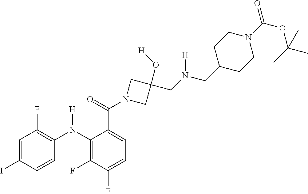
C1=C(I)C=CC(N(C2=C(F)C(F)=CC=C2C(=O)N2CC(O[H])(CN(CC3CCN(C(=O)OC(C)(C)C)CC3)[H])C2)[H])=C1F
